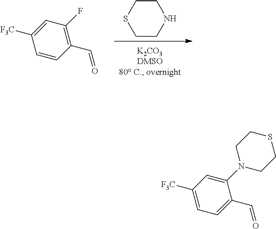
S1CCNCC1.C1=CC(C=O)=C(F)C=C1[F3C].C1(C=O)=CC=C([F3C])C=C1N1CCSCC1
